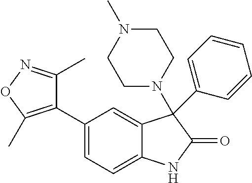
C1(C2=CC=C3C(=C2)C(C2=CC=CC=C2)(N2CCN(C)CC2)C(=O)N3)=C(C)ON=C1C
